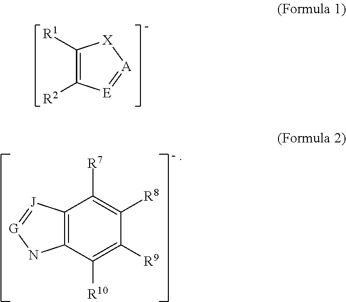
C1([R1])=C([R2])[E]=[A][X]1.C12=C(C([R10])=C([R9])C([R8])=C1[R7])N[G]=[J]2
